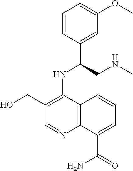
C1=CC(C(CNC)NC2=C(CO)C=NC3=C2C=CC=C3C(=O)N)=CC(OC)=C1
